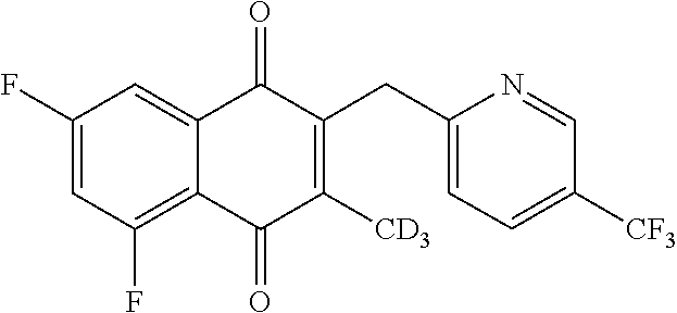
C1=C(F)C=C2C(=O)C(CC3=CC=C([CF3])C=N3)=C([CD3])C(=O)C2=C1F
